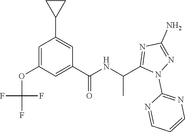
C1=C(OC(F)(F)F)C=C(C(=O)NC(C)C2=NC(N)=NN2C2=NC=CC=N2)C=C1C1CC1
